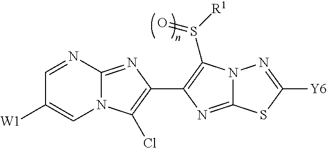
N12C(=NC(C3=C(S([R1])=O)N4C(=N3)SC([Y6])=N4)=C1Cl)N=CC([W1])=C2
